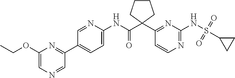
C1(C2(C(NC3=CC=C(C4=NC(OCC)=CN=C4)C=N3)=O)CCCC2)=NC(NS(=O)(=O)C2CC2)=NC=C1
